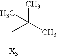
C(C)(C)(C[X3])C
